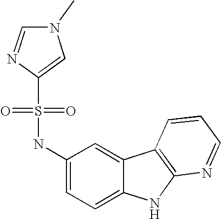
C1(NS(=O)(=O)C2=CN(C)C=N2)=CC=C2C(=C1)C1=C(N2)N=CC=C1
